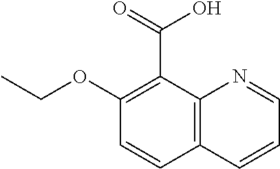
C12=C(C=CC=N1)C=CC(OCC)=C2C(=O)O
